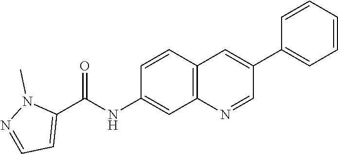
C12=C(C=C(NC(C3=CC=NN3C)=O)C=C1)N=CC(C1=CC=CC=C1)=C2
